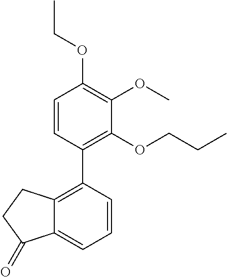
C1=CC(C2=C3C(=CC=C2)C(=O)CC3)=C(OCCC)C(OC)=C1OCC
